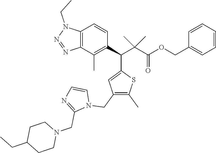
C12=C(C(C)=C(C(C(C(OCC3=CC=CC=C3)=O)(C)C)C3=CC(CN4C=CN=C4CN4CCC(CC)CC4)=C(C)S3)C=C1)N=NN2CC
